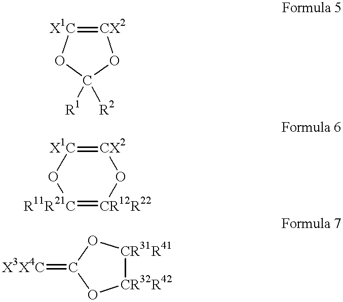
[CX2]1=[X1C]OC([R1])([R2])O1.[R11R21C]1=[CR12R22]O[CX2]=[X1C]O1.[X3X4C]=C1O[CR32R42][CR31R41]O1
